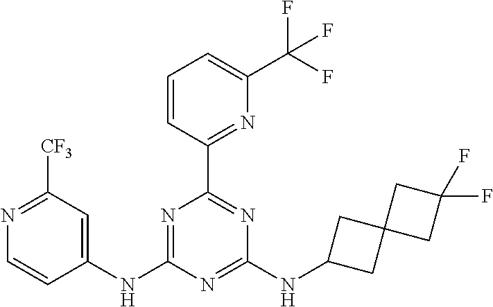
N1=C([CF3])C=C(NC2=NC(C3=NC(C(F)(F)F)=CC=C3)=NC(NC3CC4(C3)CC(F)(F)C4)=N2)C=C1
